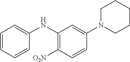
C1=C(NC2=C([O2N])C=CC(N3CCCCC3)=C2)C=CC=C1
